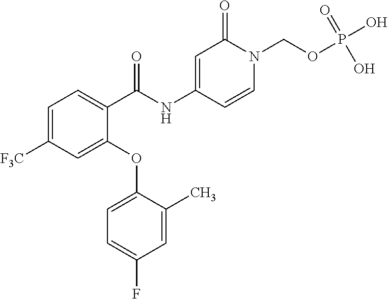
C1=C([F3C])C=C(OC2=CC=C(F)C=C2C)C(C(NC2=CC(=O)N(COP(O)(=O)O)C=C2)=O)=C1
